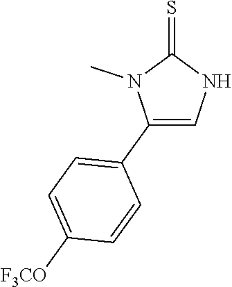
C1(C2=CC=C([F3CO])C=C2)=CNC(=S)N1C
